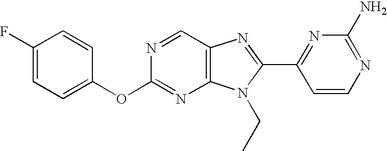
C1(F)=CC=C(OC2=NC3=C(C=N2)N=C(C2=NC(N)=NC=C2)N3CC)C=C1
